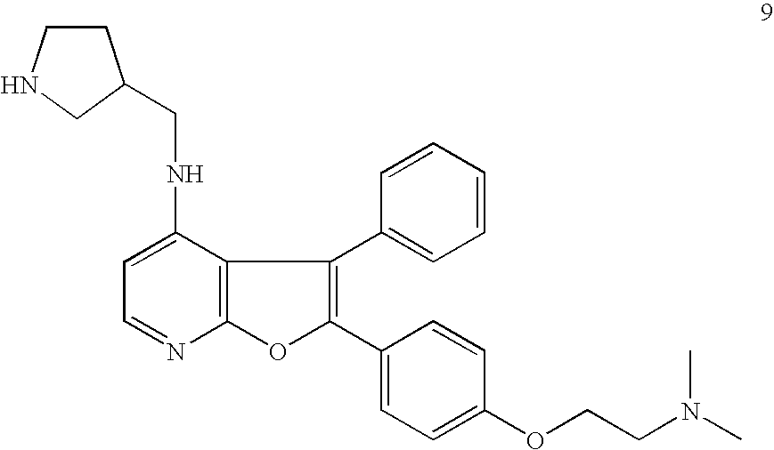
C1=C(NCC2CCNC2)C2=C(N=C1)OC(C1=CC=C(OCCN(C)C)C=C1)=C2C1=CC=CC=C1
